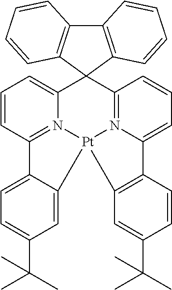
C12=CC=CC3=N1[Pt]1(N4=C(C25C2=C(C6=C5C=CC=C6)C=CC=C2)C=CC=C4C2=C1C=C(C(C)(C)C)C=C2)C1=CC(C(C)(C)C)=CC=C31
